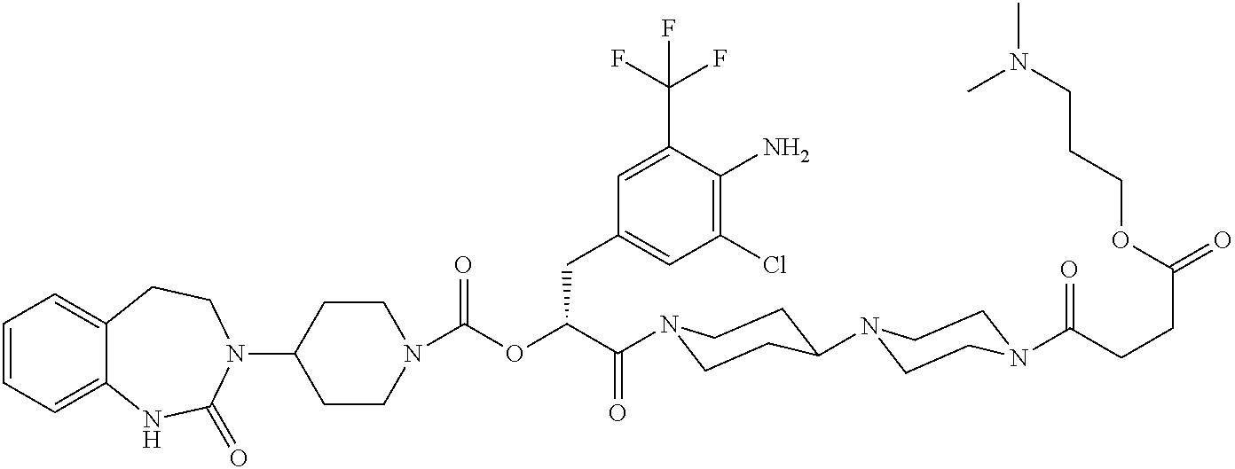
C1=CC=C2C(=C1)CCN(C1CCN(C(OC(C(=O)N3CCC(N4CCN(C(=O)CCC(=O)OCCCN(C)C)CC4)CC3)CC3=CC(Cl)=C(N)C(C(F)(F)F)=C3)=O)CC1)C(=O)N2
